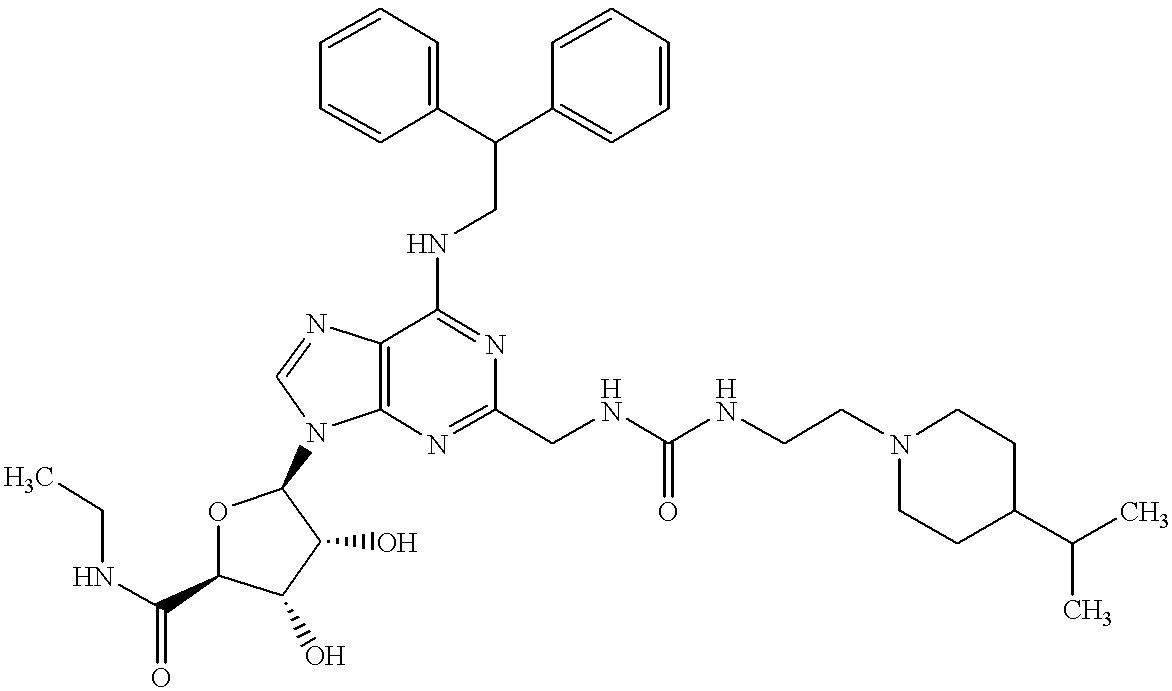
C12=C(N=C(CNC(=O)NCCN3CCC(C(C)C)CC3)N=C1NCC(C1=CC=CC=C1)C1=CC=CC=C1)N(C1OC(C(=O)NCC)C(O)C1O)C=N2
